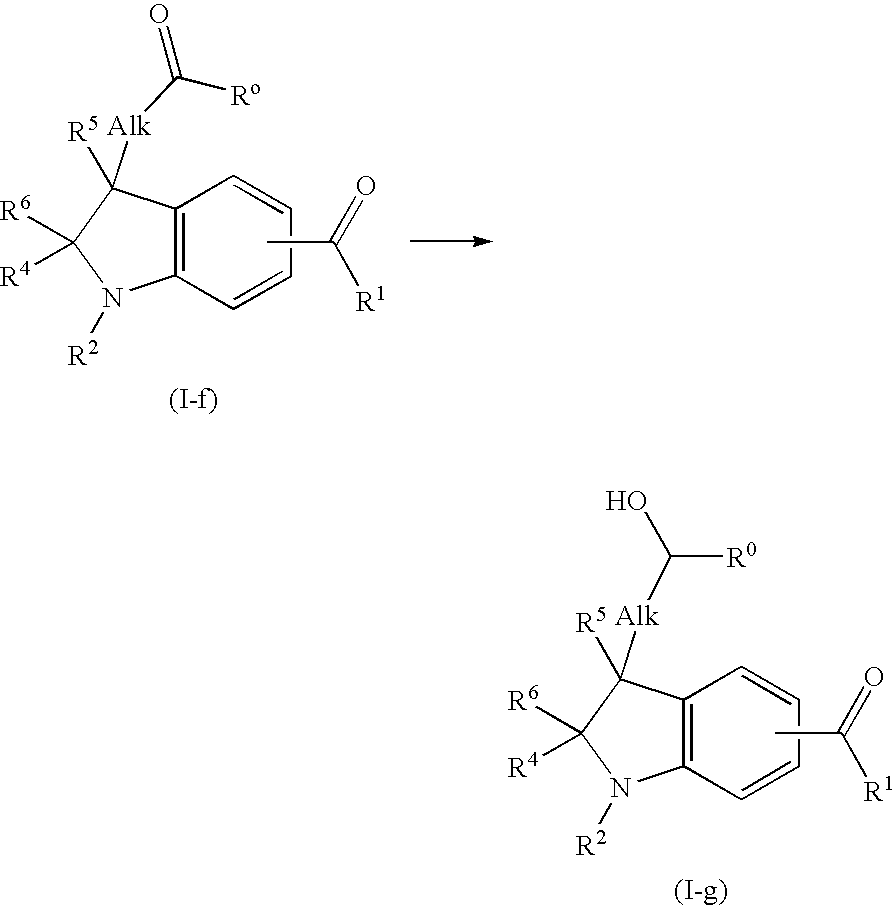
C12=C(C=CC=C1)N([R2])C([R6])([R4])C2([R5])[Alk]C(O)[R0].CC(=O)[R1].C12=C(C=CC=C1)N([R2])C([R6])([R4])C2([R5])[Alk]C([Ro])=O.CC(=O)[R1]
